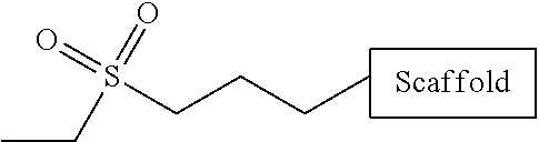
CCS(=O)(=O)CCCC
